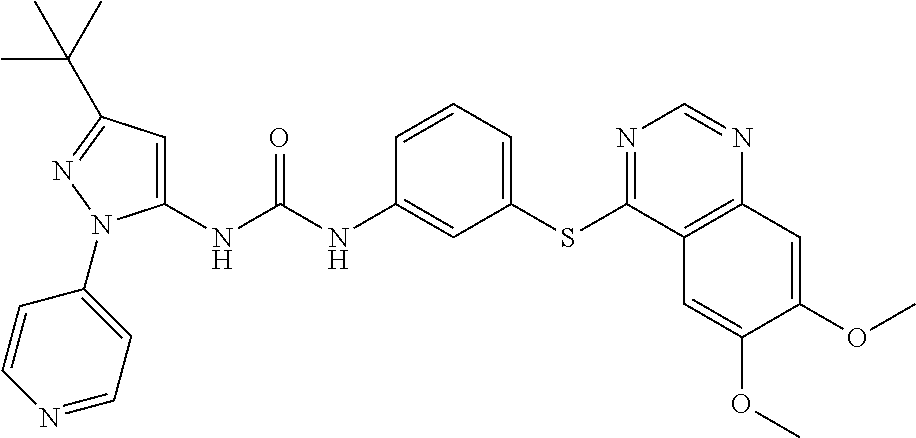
C1(NC(NC2=CC(SC3=NC=NC4=C3C=C(OC)C(OC)=C4)=CC=C2)=O)=CC(C(C)(C)C)=NN1C1=CC=NC=C1
